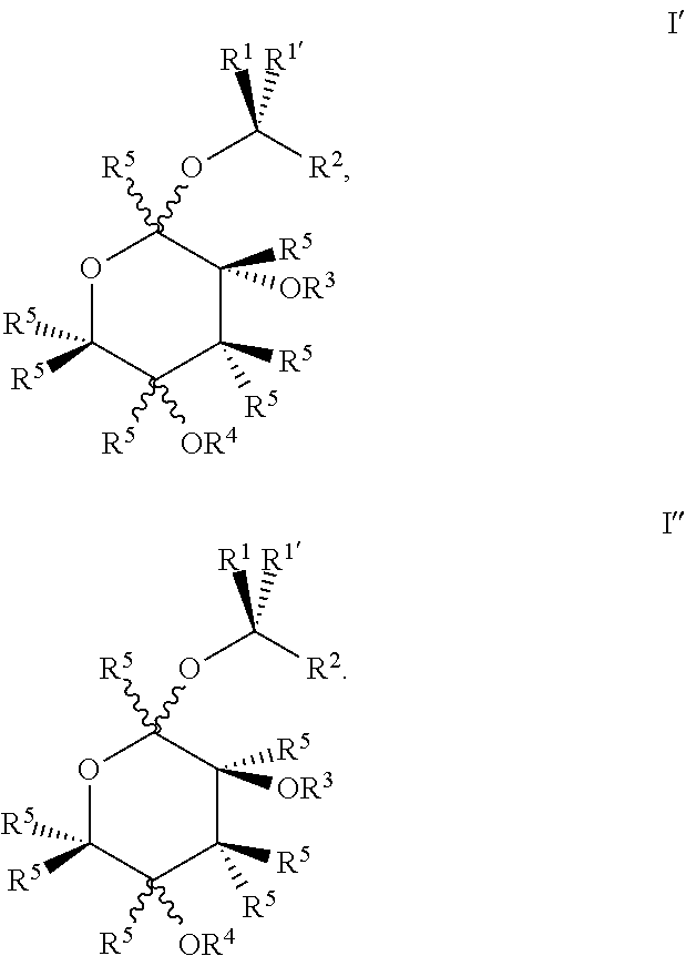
O1C([R5])([R5])C([OR4])([R5])C([R5])([R5])C([OR3])([R5])C1([R5])OC([R1])([R1])[R2].O1C([R5])([R5])C([OR4])([R5])C([R5])([R5])C([OR3])([R5])C1([R5])OC([R1])([R1])[R2]
